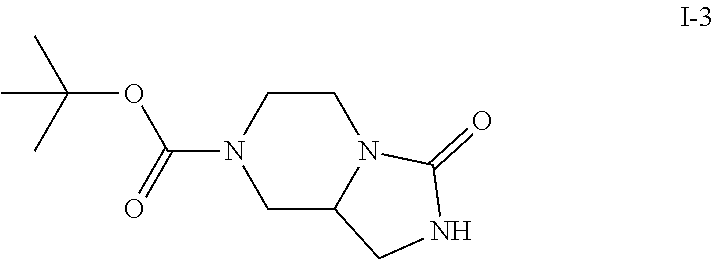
C1C2N(CCN1C(OC(C)(C)C)=O)C(=O)NC2
